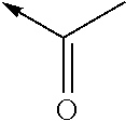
C(->C)(=O)C
